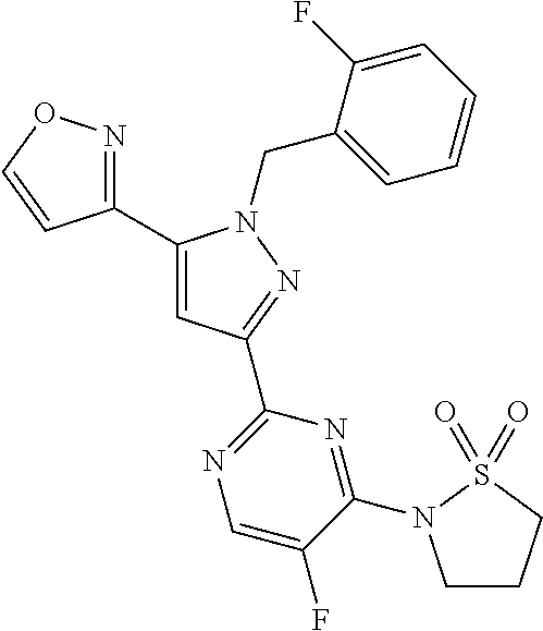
C1(C2=NOC=C2)=CC(C2=NC=C(F)C(N3CCCS3(=O)=O)=N2)=NN1CC1=CC=CC=C1F
